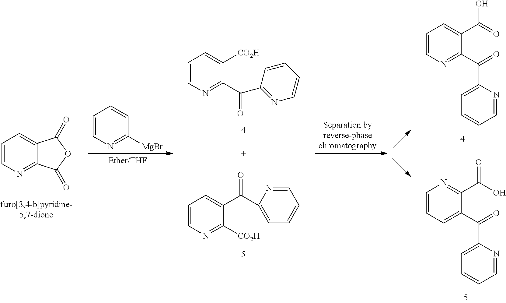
C1=CN=C2C(=C1)C(=O)OC2=O.C1=CN=C([MgBr])C=C1.C1=CN=C(C(=O)C2=NC=CC=C2)C([CO2H])=C1.C1=CC=C(C(=O)C2=CC=CC=N2)C([CO2H])=N1.C1=NC(C(C2=NC=CC=C2C(=O)O)=O)=CC=C1.C1=NC(C(C2=CC=CN=C2C(O)=O)=O)=CC=C1
